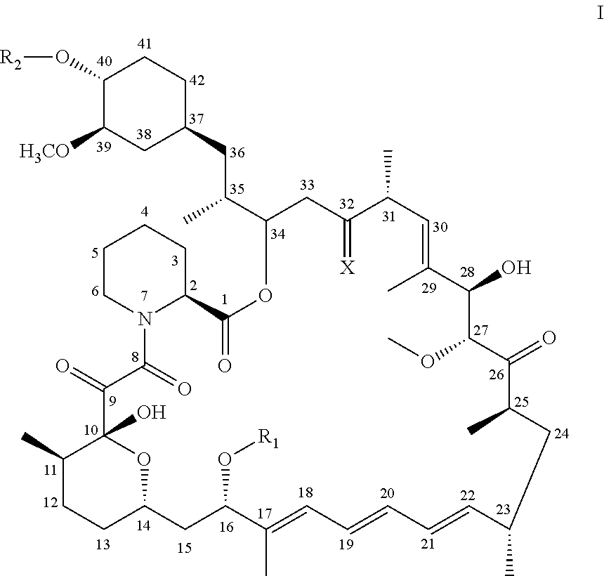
C1(O[R2])C([H3CO])CC(CC(C2CC(=[X])C(C)C=C(C)C(O)C(OC)C(=O)C(C)CC(C)C=CC=CC=C(C)C(O[R1])CC3CCC(C)C(O)(C(=O)C(=O)N4C(C(=O)O2)CCCC4)O3)C)CC1
